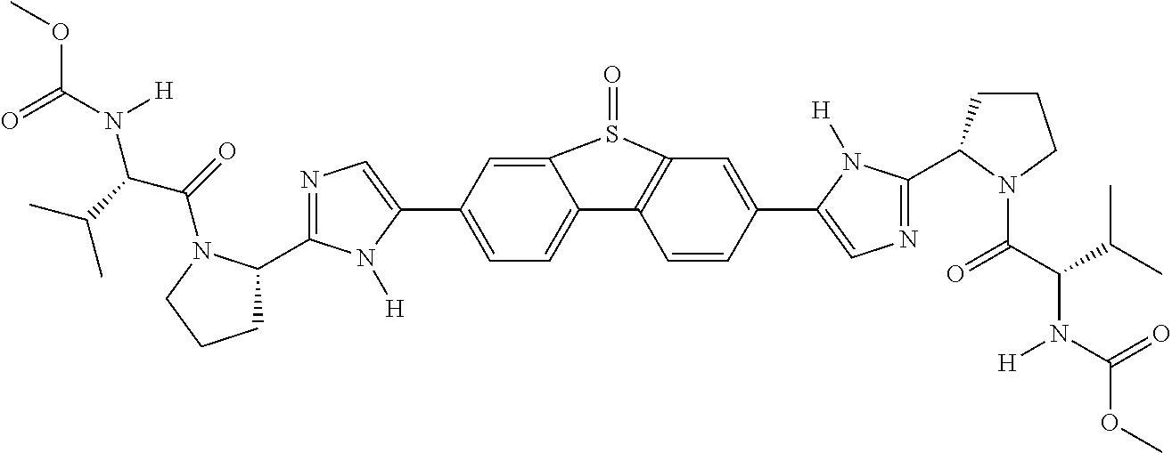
COC(N([H])C(C(C)C)C(=O)N1C(C2=NC=C(C3=CC=C4C(=C3)S(=O)C3=C4C=CC(C4=CN=C(C5CCCN5C(C(C(C)C)N(C(=O)OC)[H])=O)N4[H])=C3)N2[H])CCC1)=O
